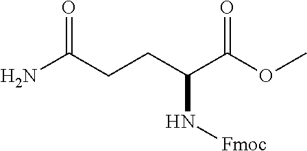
NC(CCC(C(OC)=O)N[Fmoc])=O
